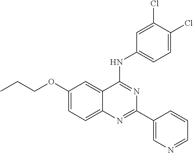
C1(OCCC)=CC=C2C(=C1)C(NC1=CC=C(Cl)C(Cl)=C1)=NC(C1=CN=CC=C1)=N2
